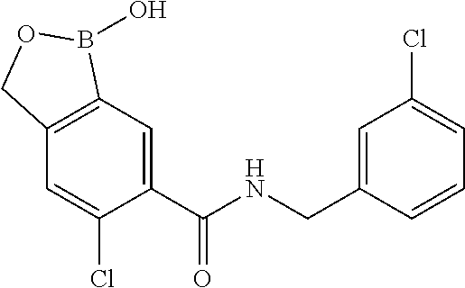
C1=C(C(NCC2=CC(Cl)=CC=C2)=O)C(Cl)=CC2=C1B(O)OC2
